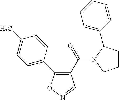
C1(C(=O)N2C(C3=CC=CC=C3)CCC2)=C(C2=CC=C(C)C=C2)ON=C1
